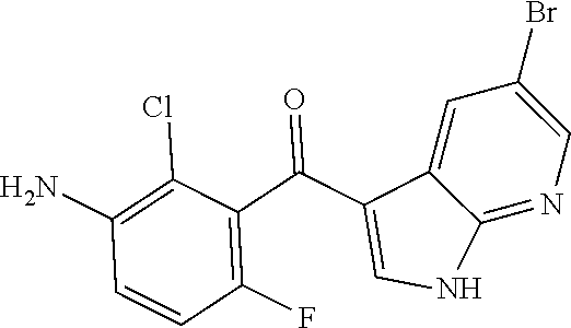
C1=C(C(C2=C(F)C=CC(N)=C2Cl)=O)C2=CC(Br)=CN=C2N1
